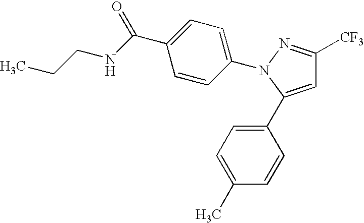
C1=C(C2=CC=C(C)C=C2)N(C2=CC=C(C(=O)NCCC)C=C2)N=C1[CF3]
